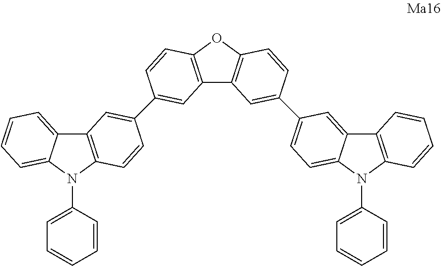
C12=C(OC3=C1C=C(C1=CC=C4C(=C1)C1=C(N4C4=CC=CC=C4)C=CC=C1)C=C3)C=CC(C1=CC3=C(N(C4=CC=CC=C4)C4=CC=CC=C34)C=C1)=C2
